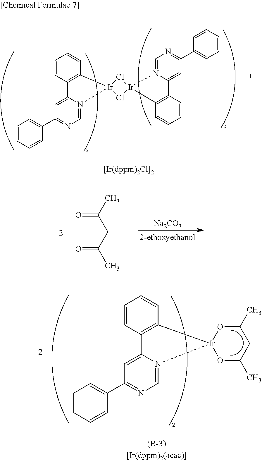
C1=CC2=C(C=C1)[Ir]1(N3=CN=C(C4=CC=CC=C4)C=C23)Cl[Ir]2(Cl1)N1=CN=C(C3=CC=CC=C3)C=C1C1=C2C=CC=C1.O=C(C)CC(C)=O.[Na2CO3].C1=CC2=C(C=C1)[Ir]1(N3=CN=C(C4=CC=CC=C4)C=C23)OC(C)CC(C)O1
